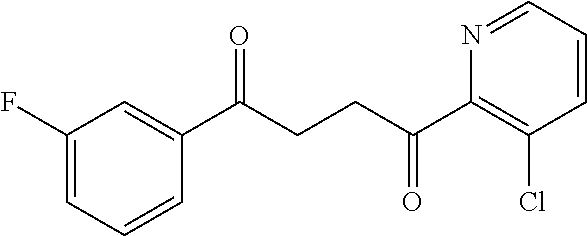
C1(C(CCC(C2=C(Cl)C=CC=N2)=O)=O)=CC(F)=CC=C1
